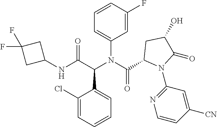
C1(N(C(C2N(C3=NC=CC([CN])=C3)C(=O)C(O)C2)=O)C(C(NC2CC(F)(F)C2)=O)C2=CC=CC=C2Cl)=CC=CC(F)=C1
